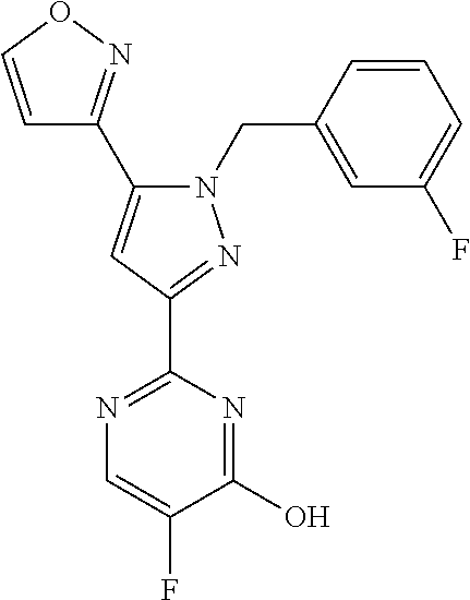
C1=CON=C1C1=CC(C2=NC=C(F)C(O)=N2)=NN1CC1=CC(F)=CC=C1
